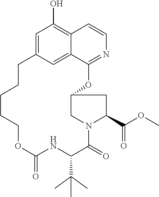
C1=C2C=C3C(=C1O)C=CN=C3OC1CN(C(=O)C(C(C)(C)C)NC(=O)OCCCCC2)C(C(OC)=O)C1
